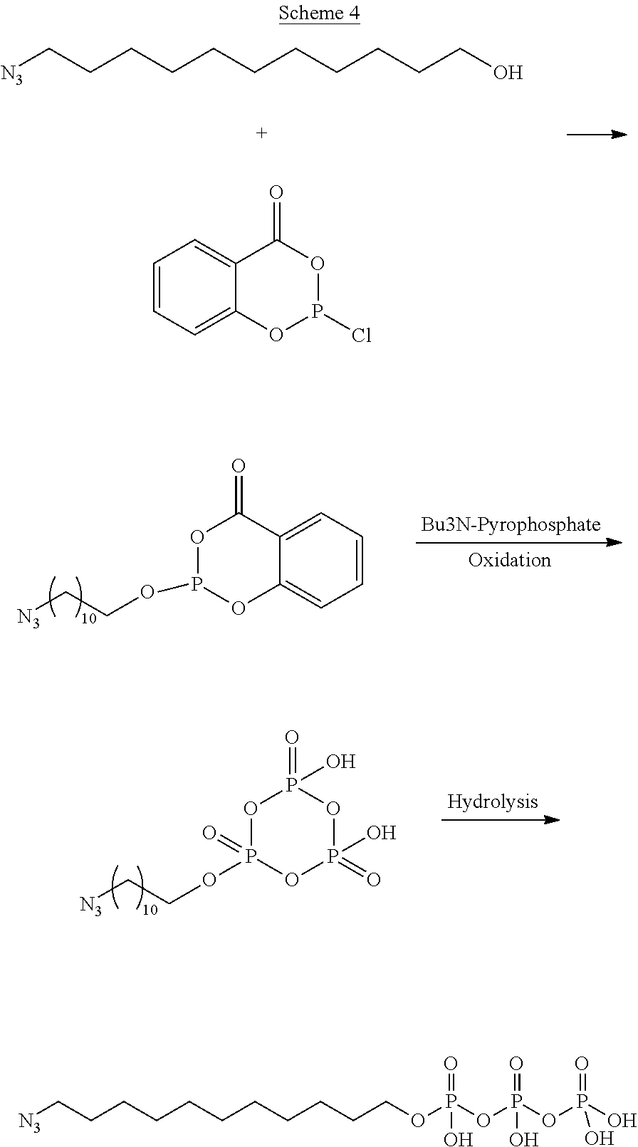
[N3]CCCCCCCCCCCO.C1=CC=C2C(=C1)C(=O)OP(Cl)O2.C1=CC=C2C(=C1)OP(OCC[N3])OC2=O.O1P(=O)(OCC[N3])OP(=O)(O)OP1(=O)O.[N3]CCCCCCCCCCCOP(OP(OP(O)(=O)O)(=O)O)(=O)O
